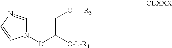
N1([L]C([O-L-R4])CO[R3])C=NC=C1
